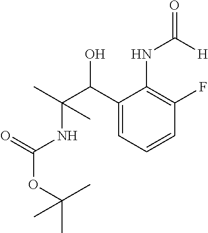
C1(C(C(C)(NC(OC(C)(C)C)=O)C)O)=CC=CC(F)=C1NC(=O)[H]
